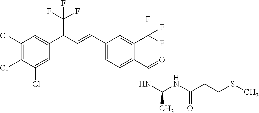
N(C(NC(CCSC)=O)C)C(C1=CC=C(C=CC(C2=CC(Cl)=C(Cl)C(Cl)=C2)C(F)(F)F)C=C1C(F)(F)F)=O
